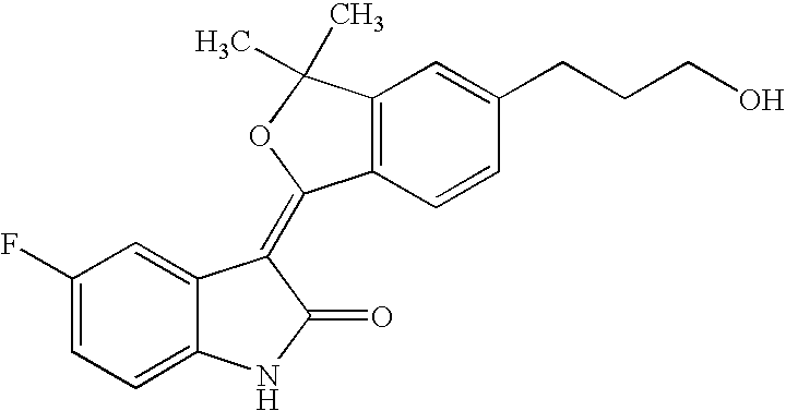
C1=C2C(=CC=C1F)NC(=O)C2=C1C2=C(C=C(CCCO)C=C2)C(C)(C)O1
